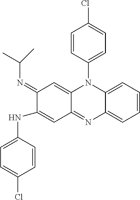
C1(=NC(C)C)C(NC2=CC=C(Cl)C=C2)=CC2=NC3=CC=CC=C3N(C3=CC=C(Cl)C=C3)C2=C1
